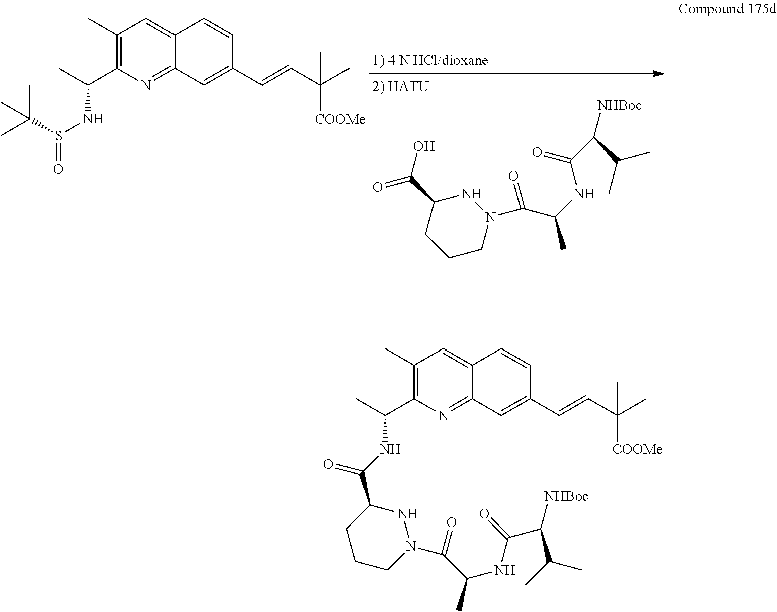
C1CN(C(C(NC(C([NHBoc])C(C)C)=O)C)=O)NC(C(=O)O)C1.C1(C)=C(C(C)NS(=O)C(C)(C)C)N=C2C(=C1)C=CC(C=CC(C)([COOMe])C)=C2.C1(C)=C(C(C)NC(C2CCCN(C(=O)C(NC(C([NHBoc])C(C)C)=O)C)N2)=O)N=C2C(=C1)C=CC(C=CC(C)([COOMe])C)=C2
